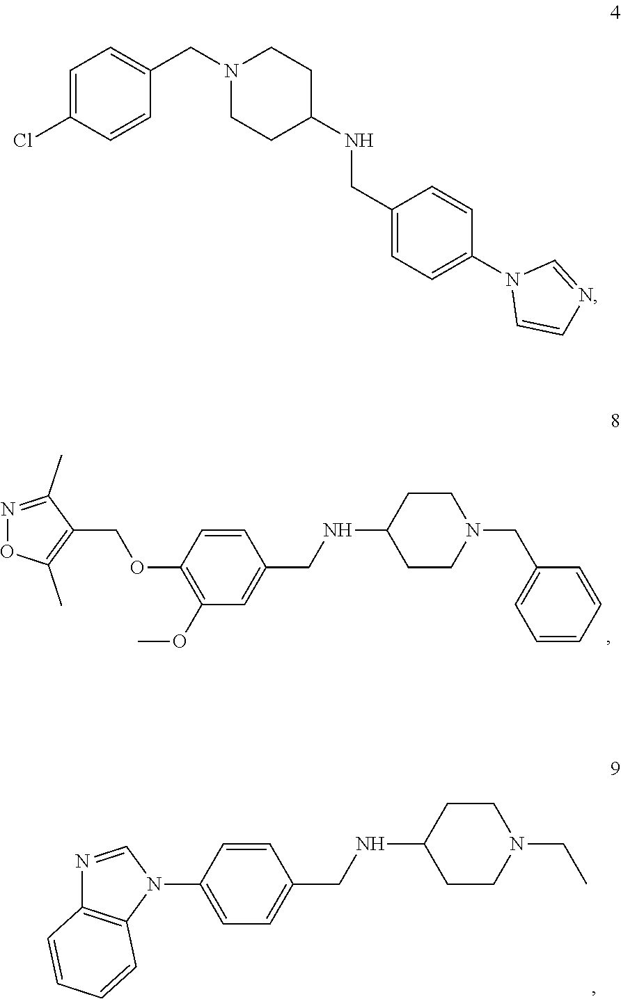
C1(OCC2=C(C)ON=C2C)=C(OC)C=C(CNC2CCN(CC3=CC=CC=C3)CC2)C=C1.N1=CN(C2=CC=C(CNC3CCN(CC)CC3)C=C2)C2=C1C=CC=C2.C1=C(Cl)C=CC(CN2CCC(NCC3=CC=C(N4C=CN=C4)C=C3)CC2)=C1
